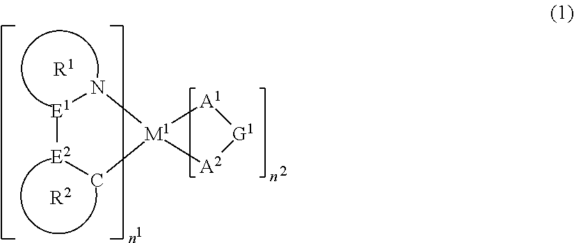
[E1]1[E2]C[M1]2(N1)[A2][G1][A1]2.[R1].[R2]
